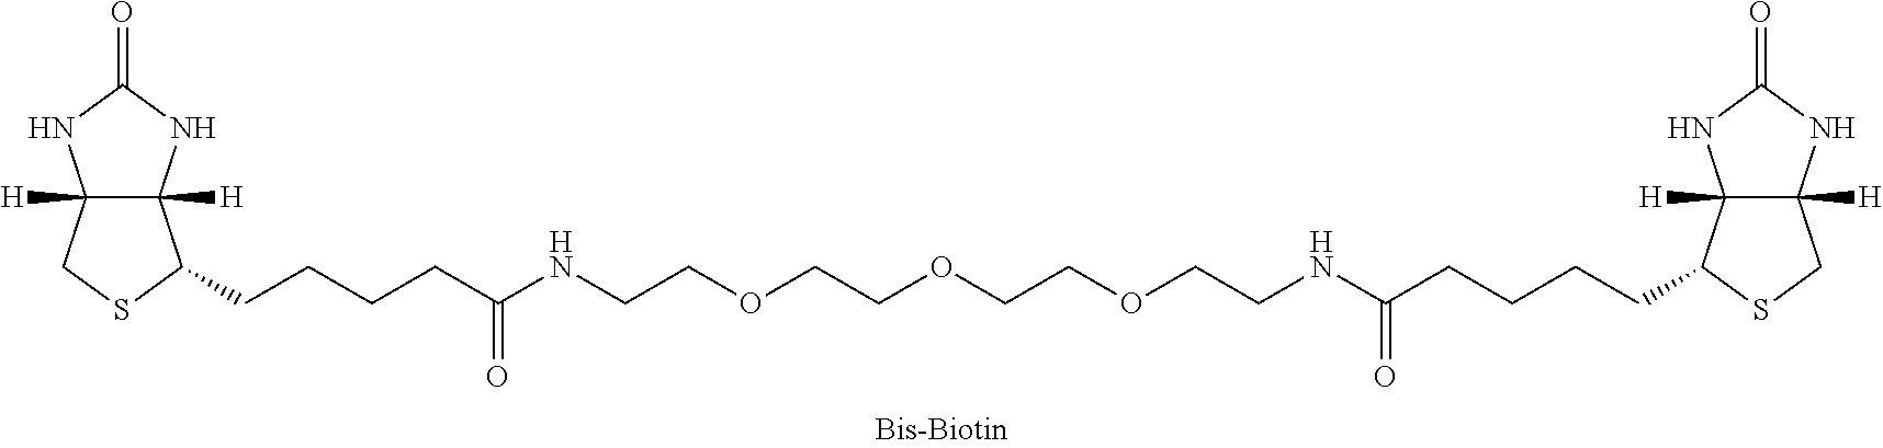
C12([H])C([H])(NC(=O)N1)C(CCCCC(NCCOCCOCCOCCNC(CCCCC1C3([H])C([H])(NC(=O)N3)CS1)=O)=O)SC2
